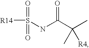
[R14]S(NC(C(C)(C)[R4])=O)(=O)=O
